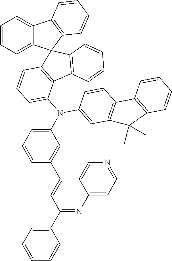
C1=CC=C2C(=C1)C1=C(C23C2=C(C4=C3C=CC=C4)C(N(C3=CC4=C(C=C3)C3=C(C=CC=C3)C4(C)C)C3=CC=CC(C4=CC(C5=CC=CC=C5)=NC5=CC=NC=C45)=C3)=CC=C2)C=CC=C1
